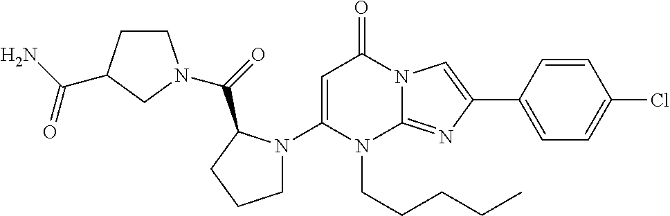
C1=C(N2CCCC2C(=O)N2CCC(C(N)=O)C2)N(CCCCC)C2=NC(C3=CC=C(Cl)C=C3)=CN2C1=O
